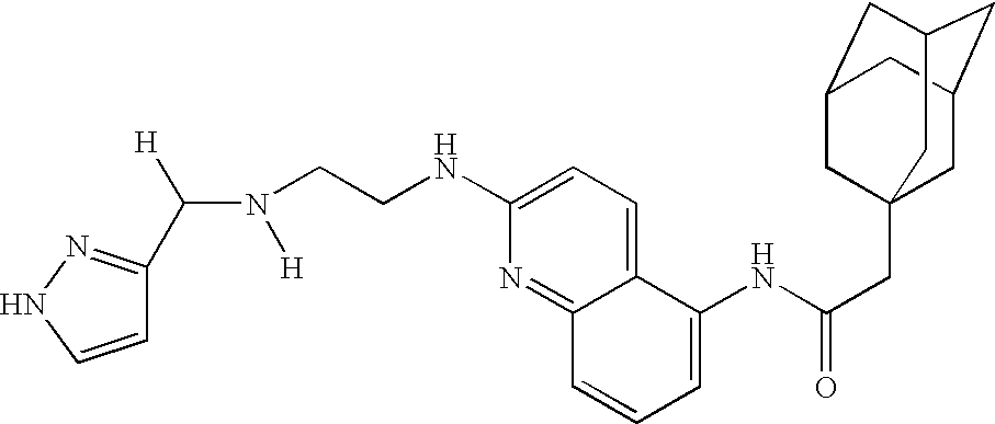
C(N([H])CCNC1=CC=C2C(=N1)C=CC=C2NC(CC12CC3CC(CC(C1)C3)C2)=O)([H])C1=NNC=C1
